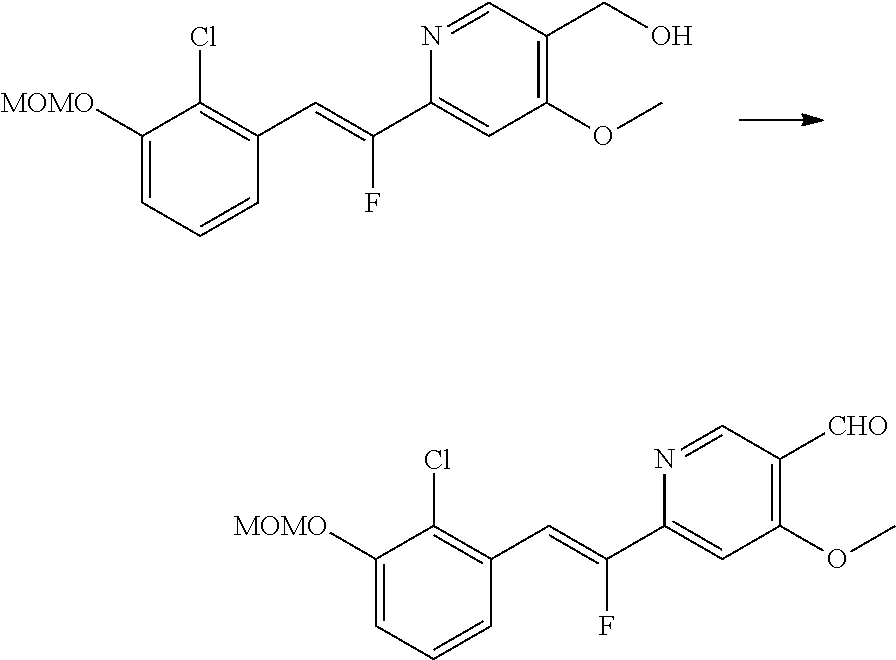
C1([MOMO])=CC=CC(C=C(F)C2=CC(OC)=C(CO)C=N2)=C1Cl.C1([MOMO])=CC=CC(C=C(F)C2=CC(OC)=C([CHO])C=N2)=C1Cl
